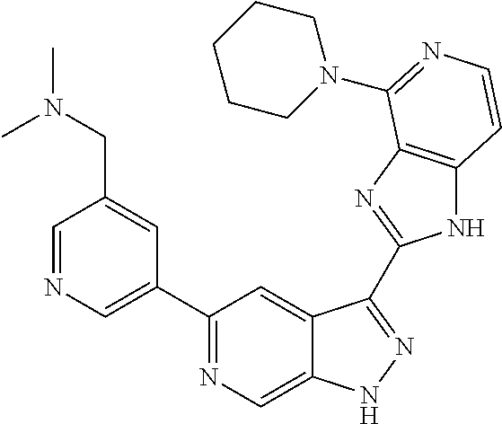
C1=NC=C(C2=NC=C3C(=C2)C(C2=NC4=C(N2)C=CN=C4N2CCCCC2)=NN3)C=C1CN(C)C
